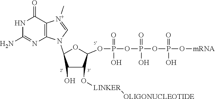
N1C(N)=NC2=C(C1=O)[N+](C)=CN2C1OC(OP(OP(OP(O[mRNA])(O)=O)(O)=O)(O)=O)C(O[LINKER][OLIGONUCLEOTIDE])C1O
